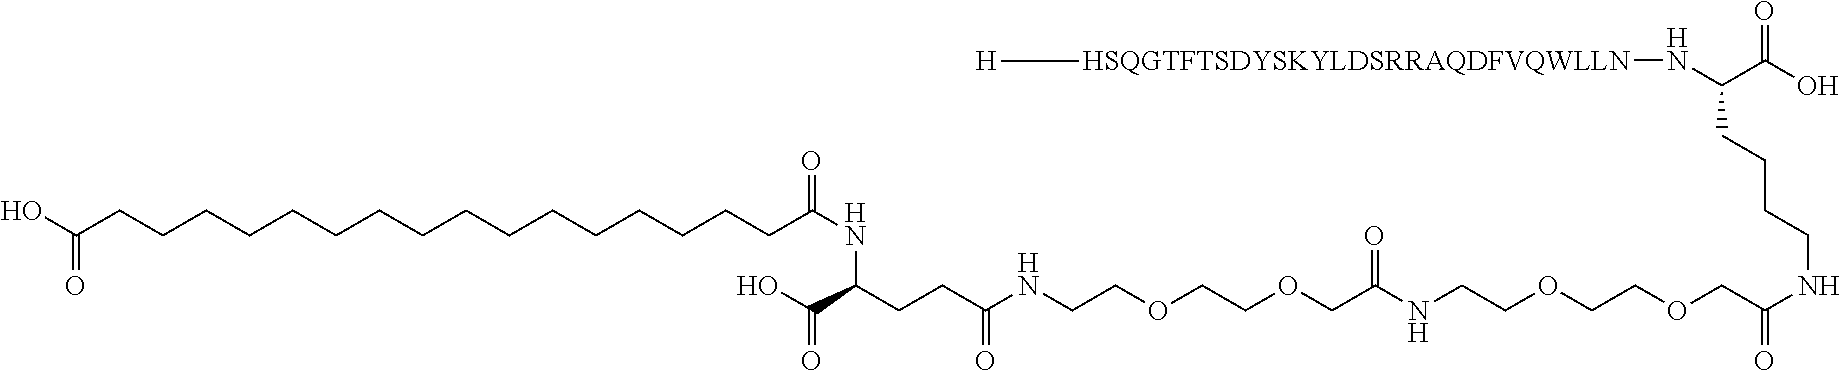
C(CCCCCCCCCCCCCCCCC(NC(C(=O)O)CCC(NCCOCCOCC(=O)NCCOCCOCC(NCCCCC(N[HSQGTFTSDYSKYLDSRRAQDFVQWLLN][H])C(O)=O)=O)=O)=O)(O)=O
